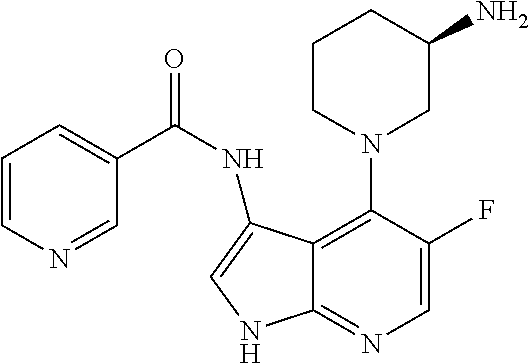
C1=C(F)C(N2CC(N)CCC2)=C2C(=N1)NC=C2NC(=O)C1=CC=CN=C1
